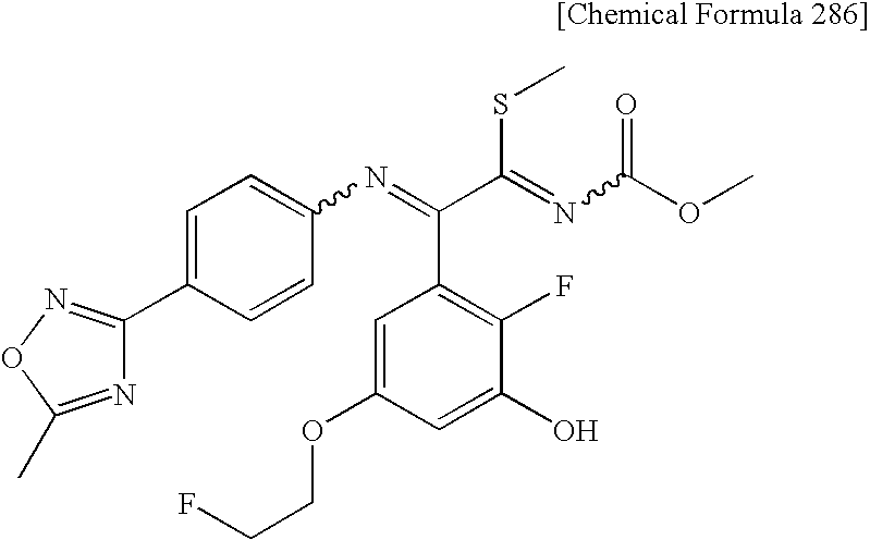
N1=C(C)ON=C1C1=CC=C(N=C(C(=NC(OC)=O)SC)C2=C(F)C(O)=CC(OCCF)=C2)C=C1
